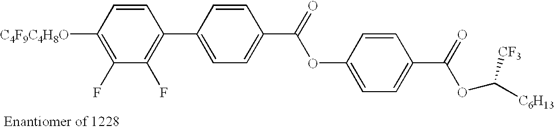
C1([C4F9C4H8O])=C(F)C(F)=C(C2=CC=C(C(=O)OC3=CC=C(C(=O)OC([C6H13])[CF3])C=C3)C=C2)C=C1
